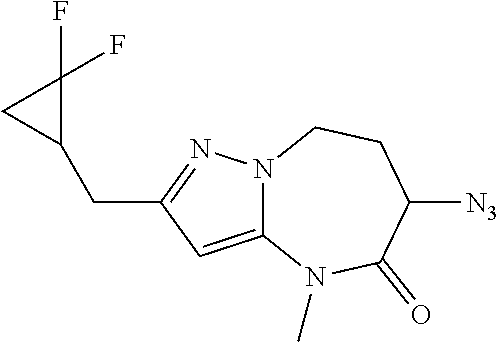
C12=CC(CC3CC3(F)F)=NN1CCC([N3])C(=O)N2C
